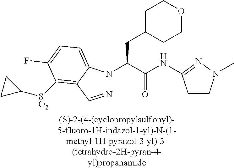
C1C(CC(N2N=CC3=C([SO2]C4CC4)C(F)=CC=C23)C(NC2=NN(C)C=C2)=O)CCOC1
